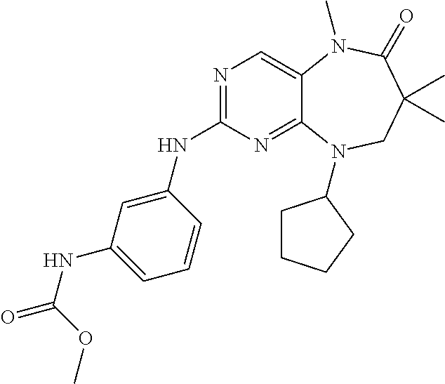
N1=C(NC2=CC(NC(=O)OC)=CC=C2)N=C2C(=C1)N(C)C(=O)C(C)(C)CN2C1CCCC1
